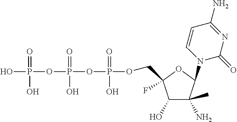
C1(O)C(C)(N)C(N2C(=O)N=C(N)C=C2)OC1(F)COP(OP(OP(O)(O)=O)(O)=O)(O)=O
